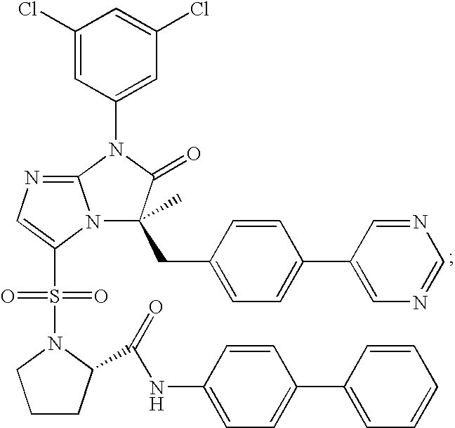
C1(Cl)=CC(N2C3=NC=C(S(N4CCCC4C(=O)NC4=CC=C(C5=CC=CC=C5)C=C4)(=O)=O)N3C(CC3=CC=C(C4=CN=CN=C4)C=C3)(C)C2=O)=CC(Cl)=C1
